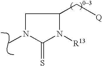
CN1CC(C[Q])N([R13])C1=S
